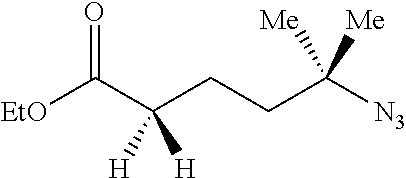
C(C(CCC([N3])([Me])[Me])([H])[H])([EtO])=O
